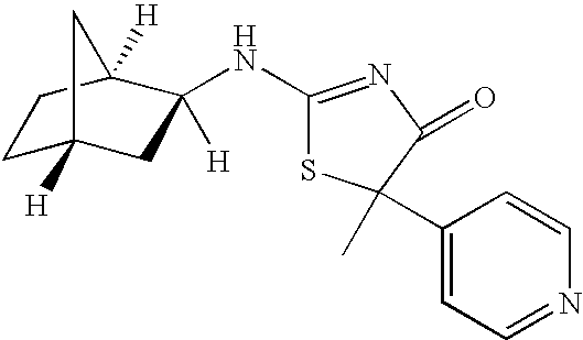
C1C2([H])CC([H])(NC3=NC(=O)C(C)(C4=CC=NC=C4)S3)C([H])(C1)C2
